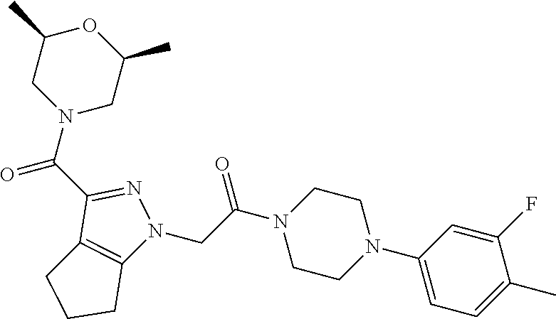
C1(C(N2CC(C)OC(C)C2)=O)=NN(CC(N2CCN(C3=CC=C(C)C(F)=C3)CC2)=O)C2=C1CCC2
